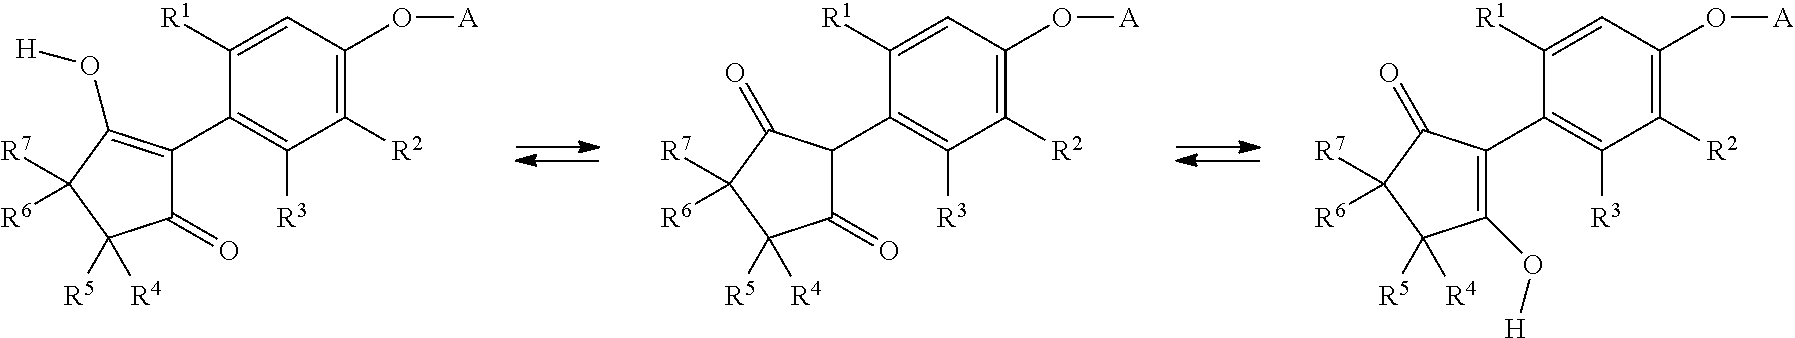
C1(=O)C(C2=C([R3])C([R2])=C(O[A])C=C2[R1])=C(O[H])C([R7])([R6])C1([R5])[R4].C1(=O)C(C2=C([R3])C([R2])=C(O[A])C=C2[R1])C(=O)C([R7])([R6])C1([R5])[R4].C1(O[H])=C(C2=C([R3])C([R2])=C(O[A])C=C2[R1])C(=O)C([R7])([R6])C1([R5])[R4]
